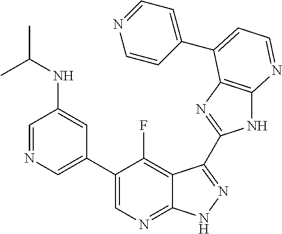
C1=NC=C(C2=CN=C3C(=C2F)C(C2=NC4=C(N2)N=CC=C4C2=CC=NC=C2)=NN3)C=C1NC(C)C
